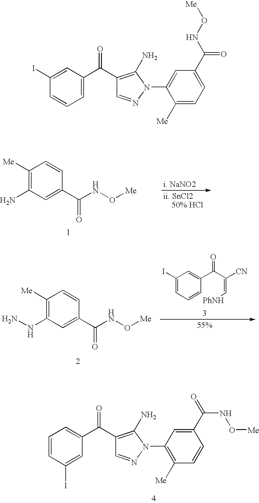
C1([Me])=C(N)C=C(C(NO[Me])=O)C=C1.C1=NN(C2=CC(C(NO[Me])=O)=CC=C2[Me])C(N)=C1C(C1=CC=CC(I)=C1)=O.C1=CC(I)=CC(C(C2=C(N)N(C3=C([Me])C=CC(C(=O)NO[Me])=C3)N=C2)=O)=C1.C1([Me])=C(NN)C=C(C(NO[Me])=O)C=C1.C1(I)=CC=CC(C(C(=C[PhNH])[CN])=O)=C1
